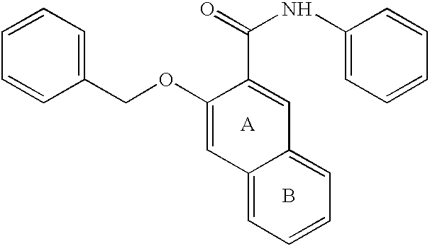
B.C12=CC=CC=C1C=C(C(NC1=CC=CC=C1)=O)C(OCC1=CC=CC=C1)=C2.[A]
